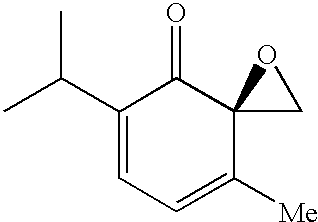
C1(C(C)C)=CC=C([Me])C2(C1=O)CO2
